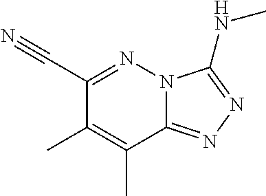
C(C1=NN2C(=NN=C2NC)C(C)=C1C)#N
